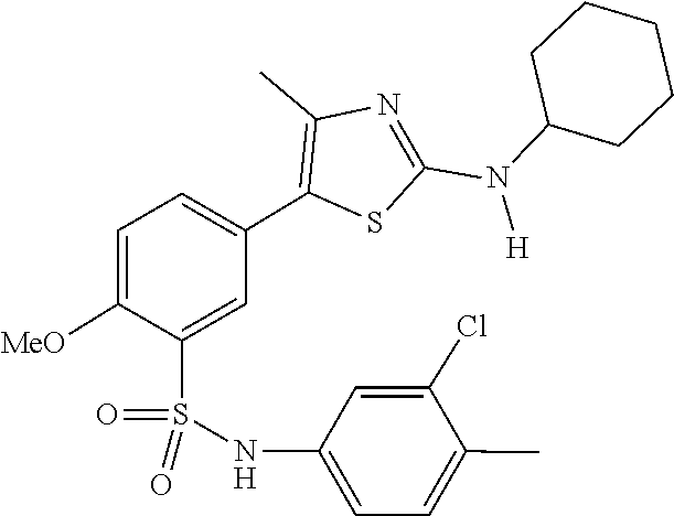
C1C(N(C2=NC(C)=C(C3=CC=C([MeO])C(S(=O)(NC4=CC=C(C)C(Cl)=C4)=O)=C3)S2)[H])CCCC1
